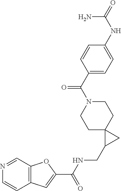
C12=C(C=NC=C1)OC(C(NCC1CC13CCN(C(C1=CC=C(NC(=O)N)C=C1)=O)CC3)=O)=C2
